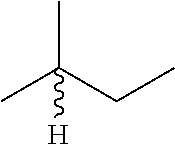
CC(CC)(C)[H]
